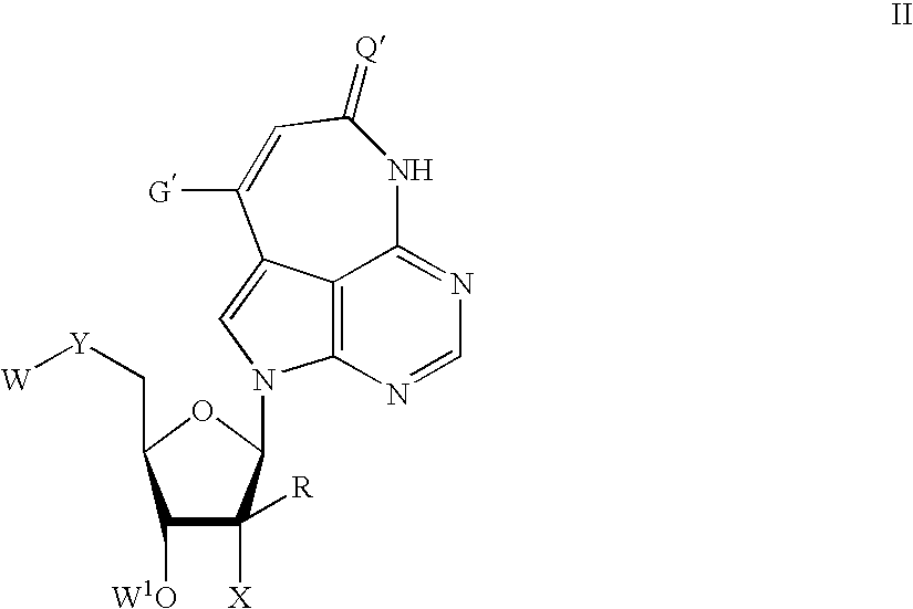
C1([W1O])C([X])([R])C(N2C3=C4C(=C2)C([G])=CC(=[Q])NC4=NC=N3)OC1C[Y][W]
